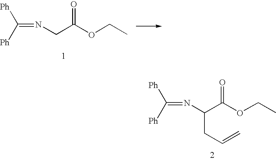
C(=NC(C(OCC)=O)CC=C)([Ph])[Ph].C(=NCC(OCC)=O)([Ph])[Ph]
